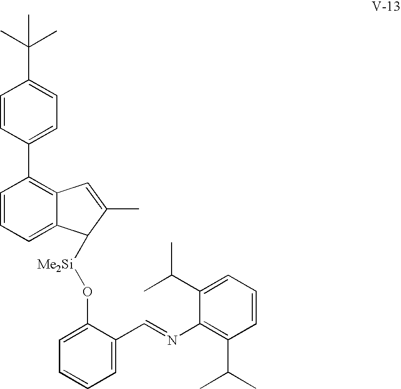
C1=CC(C2=C3C(=CC=C2)C([Me2Si]OC2=CC=CC=C2C=NC2=C(C(C)C)C=CC=C2C(C)C)C(C)=C3)=CC=C1C(C)(C)C
